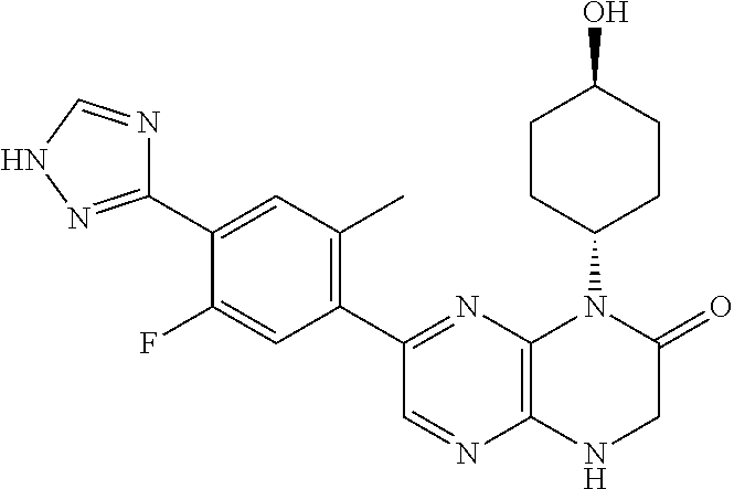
C1(C2=NNC=N2)=CC(C)=C(C2=NC3=C(N=C2)NCC(=O)N3C2CCC(O)CC2)C=C1F
